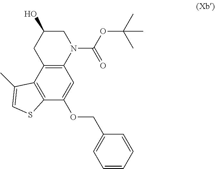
C12=C(C(OCC3=CC=CC=C3)=CC3=C1CC(O)CN3C(OC(C)(C)C)=O)SC=C2C
